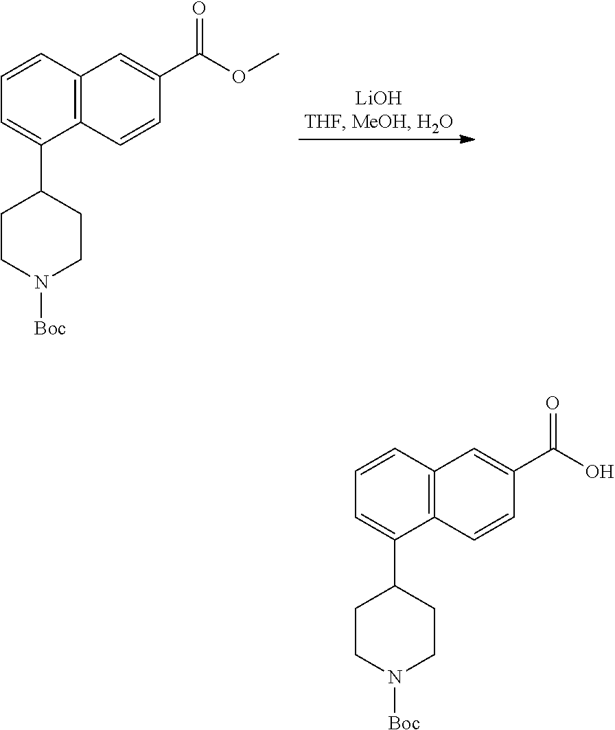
C1=CC2=C(C(C3CCN([Boc])CC3)=C1)C=CC(C(=O)OC)=C2.C1=CC2=C(C(C3CCN([Boc])CC3)=C1)C=CC(C(=O)O)=C2
